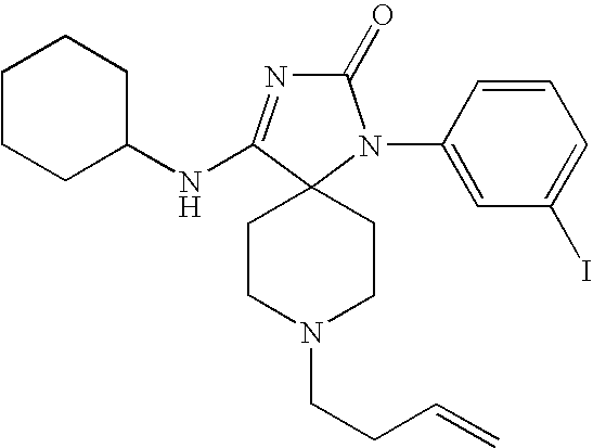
C1CCC(NC2=NC(=O)N(C3=CC(I)=CC=C3)C23CCN(CCC=C)CC3)CC1
